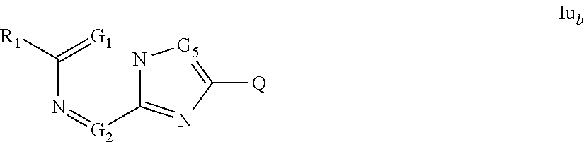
C(N=[G2]C1=NC([Q])=[G5]N1)(=[G1])[R1]
